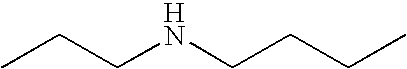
CCCNCCCC
